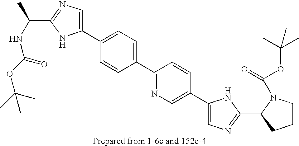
C1(C2=CC=C(C3=NC=C(C4=CN=C(C5N(C(=O)OC(C)(C)C)CCC5)N4)C=C3)C=C2)=CN=C(C(NC(OC(C)(C)C)=O)C)N1
